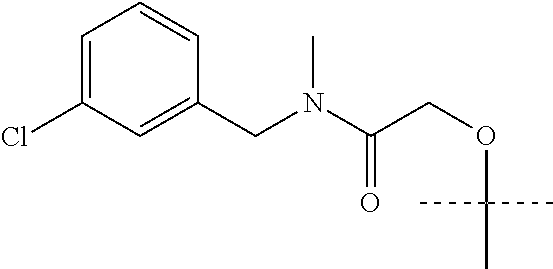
C1=C(Cl)C=C(CN(C(COC(C)(C)C)=O)C)C=C1
